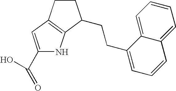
C1CC2=C(C1CCC1=CC=CC3=CC=CC=C13)NC(C(O)=O)=C2
